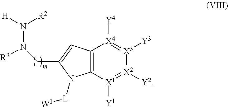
C12=C([X1]([Y1])=[X2]([Y2])[X3]([Y3])=[X4]1[Y4])N([L][W1])C(CN(N([H])[R2])[R3])=C2
